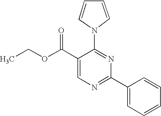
C1(C(OCC)=O)=CN=C(C2=CC=CC=C2)N=C1N1C=CC=C1
